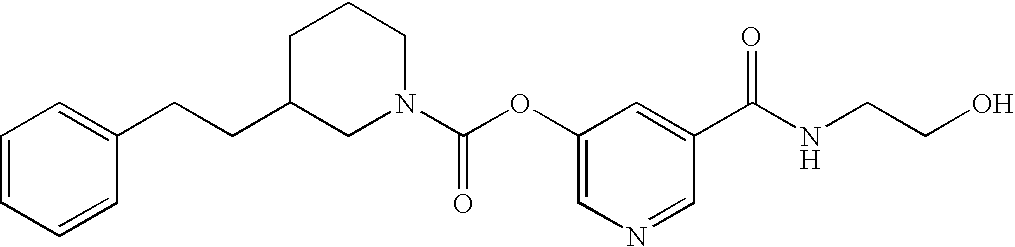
C1=CC=CC(CCC2CN(C(=O)OC3=CN=CC(C(=O)NCCO)=C3)CCC2)=C1
